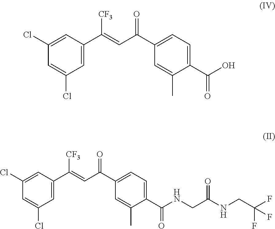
C1(C(NCC(NCC(F)(F)F)=O)=O)=CC=C(C(C=C(C2=CC(Cl)=CC(Cl)=C2)[CF3])=O)C=C1C.C1(C(O)=O)=CC=C(C(C=C(C2=CC(Cl)=CC(Cl)=C2)[CF3])=O)C=C1C
